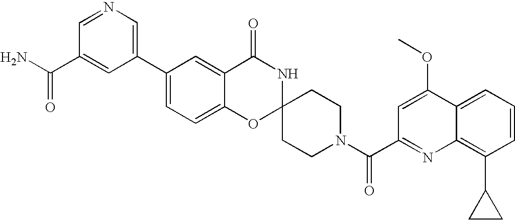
C1(C2=CN=CC(C(N)=O)=C2)=CC=C2C(=C1)C(=O)NC1(O2)CCN(C(=O)C2=NC3=C(C4CC4)C=CC=C3C(OC)=C2)CC1
